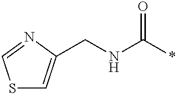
S1C=C(CNC(*)=O)N=C1
